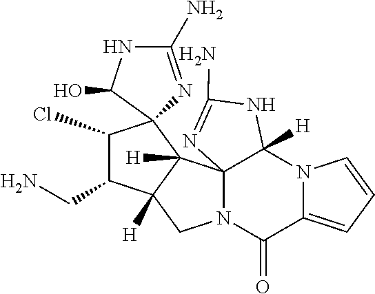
N12C(=CC=C1)C(=O)N1C3(C2([H])NC(N)=N3)C2([H])C([H])(C1)C(CN)C(Cl)C21C(O)NC(N)=N1
